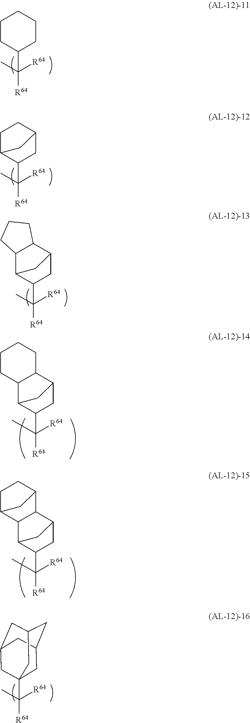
C1CC(C([R64])(C)[R64])CCC1.C1C2C(C([R64])(C)[R64])CC(C1)C2.C12C3C(C([R64])(C)[R64])CC(C1CCC2)C3.C12C3C(C([R64])(C)[R64])CC(C1CCCC2)C3.C12C3C(C([R64])(C)[R64])CC(C1C1CCC2C1)C3.C1C2CC3CC(CC1(C(C)([R64])[R64])C3)C2
